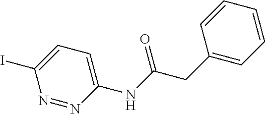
C1(NC(CC2=CC=CC=C2)=O)=CC=C(I)N=N1
